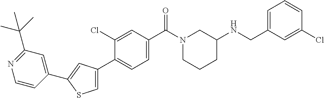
N1(C(C2=CC=C(C3=CSC(C4=CC(C(C)(C)C)=NC=C4)=C3)C(Cl)=C2)=O)CC(NCC2=CC=CC(Cl)=C2)CCC1
